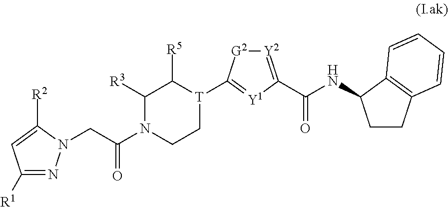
C1([R1])=NN(CC(N2CC[T](C3=[Y1]C(C(NC4CCC5=C4C=CC=C5)=O)=[Y2][G2]3)C([R5])C2[R3])=O)C([R2])=C1
